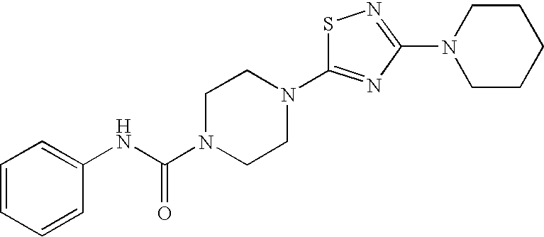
S1C(N2CCN(C(NC3=CC=CC=C3)=O)CC2)=NC(N2CCCCC2)=N1
